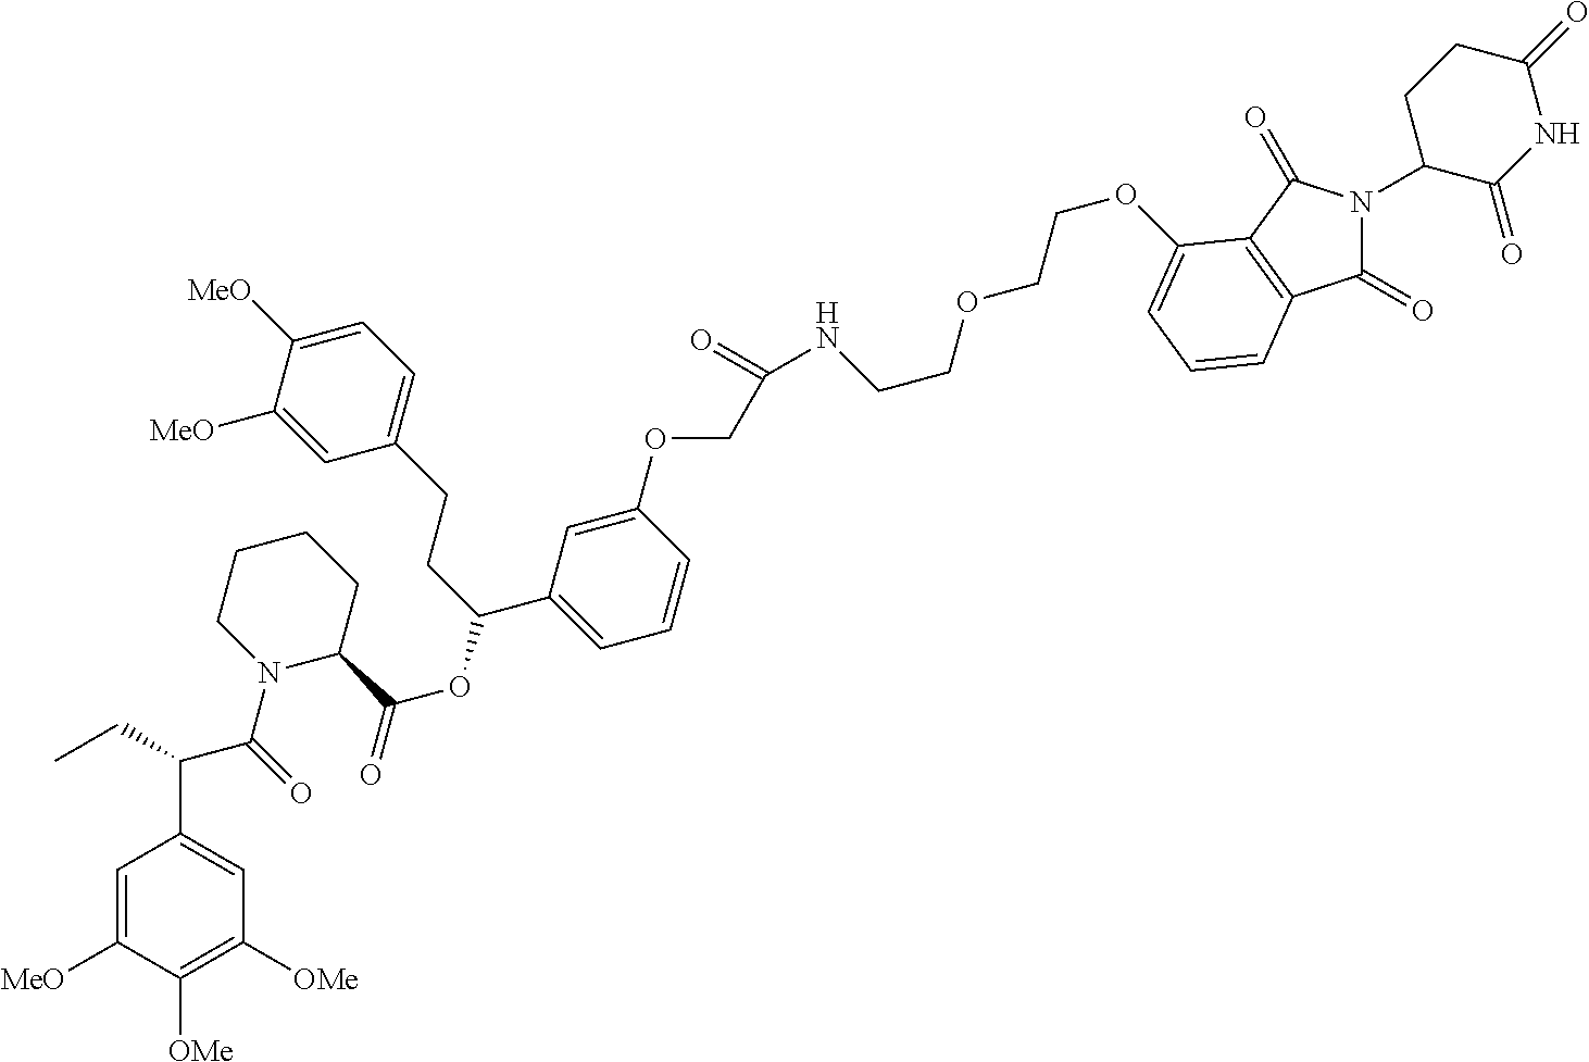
C(=O)(COC1=CC(C(CCC2=CC=C([MeO])C([MeO])=C2)OC(C2CCCCN2C(=O)C(C2=CC([OMe])=C([OMe])C([MeO])=C2)CC)=O)=CC=C1)NCCOCCOC1=CC=CC2=C1C(=O)N(C1C(=O)NC(=O)CC1)C2=O
